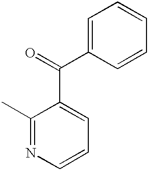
C1(C)=NC=CC=C1C(=O)C1=CC=CC=C1
